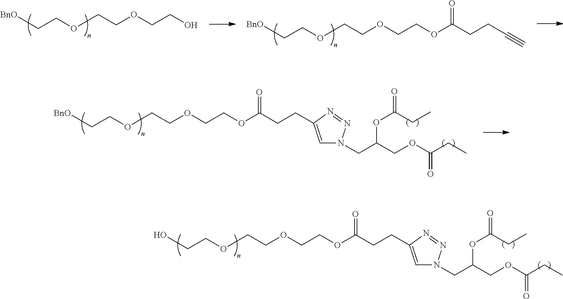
C1=C(CCC(OCCOCCOCCO)=O)N=NN1CC(COC(CC)=O)OC(CC)=O.C1=C(CCC(OCCOCCOCC[BnO])=O)N=NN1CC(COC(CC)=O)OC(CC)=O.C(CCC(OCCOCCOCC[BnO])=O)#C.OCCOCCOCC[BnO]
